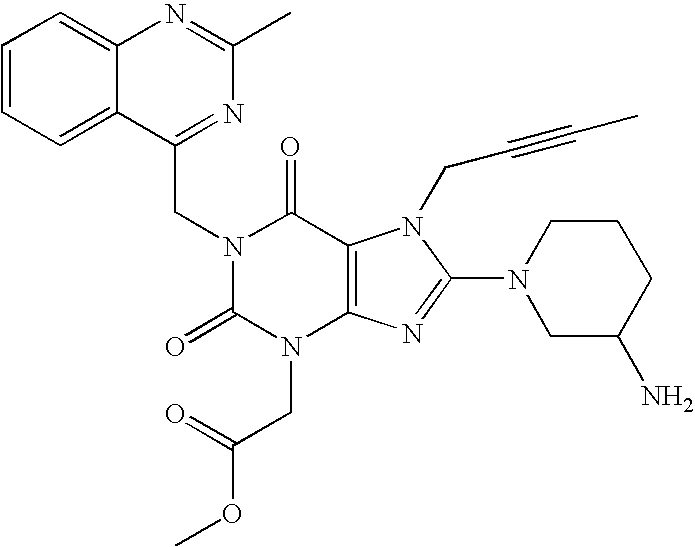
C12=CC=CC=C1C(CN1C(=O)N(CC(OC)=O)C3=C(C1=O)N(CC#CC)C(N1CC(N)CCC1)=N3)=NC(C)=N2
